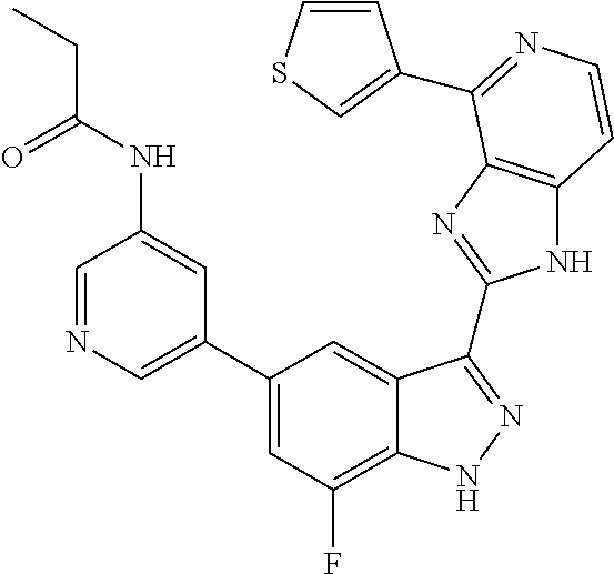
C1=C(C2=CC(F)=C3C(=C2)C(C2=NC4=C(N2)C=CN=C4C2=CSC=C2)=NN3)C=C(NC(=O)CC)C=N1
